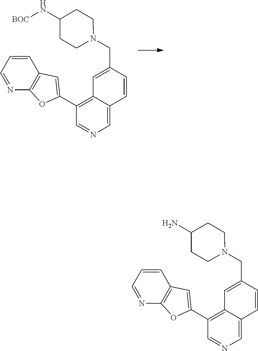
C1(C2=CC3=C(O2)N=CC=C3)=C2C(=CN=C1)C=CC(CN1CCC(N[BOC])CC1)=C2.C1(C2=CC3=C(O2)N=CC=C3)=C2C(=CN=C1)C=CC(CN1CCC(N)CC1)=C2
